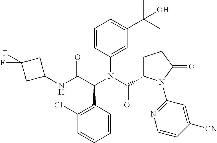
C1(Cl)=C(C(C(NC2CC(F)(F)C2)=O)N(C(=O)C2CCC(=O)N2C2=NC=CC([CN])=C2)C2=CC(C(C)(C)O)=CC=C2)C=CC=C1
